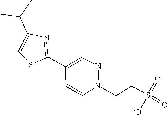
S(=O)([-O])(CC[N+]1=NC=C(C2=NC(C(C)C)=CS2)C=C1)=O
